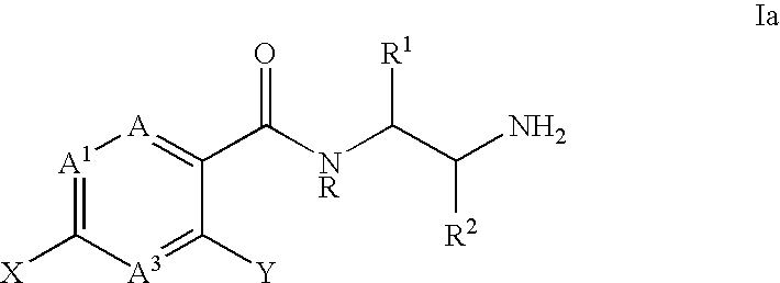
[A1]1=C([X])[A3]=C([Y])C(C([NR]C([R1])C([R2])N)=O)=[A]1
